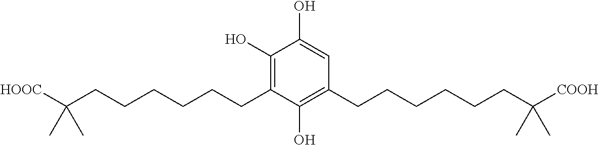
C1(O)=C(CCCCCCC([HOOC])(C)C)C(O)=C(CCCCCCC([COOH])(C)C)C=C1O
